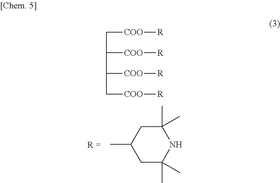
CC1CC(C)(C)NC(C)(C)C1.[COO]([R])CC([COO][R])C([COO][R])C[COO][R]
